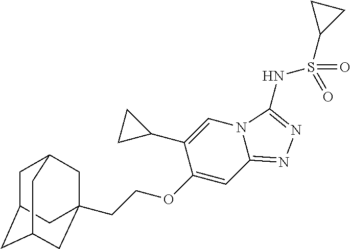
C1C2CC3CC(CCOC4=CC5=NN=C(NS(C6CC6)(=O)=O)N5C=C4C4CC4)(CC1C3)C2
